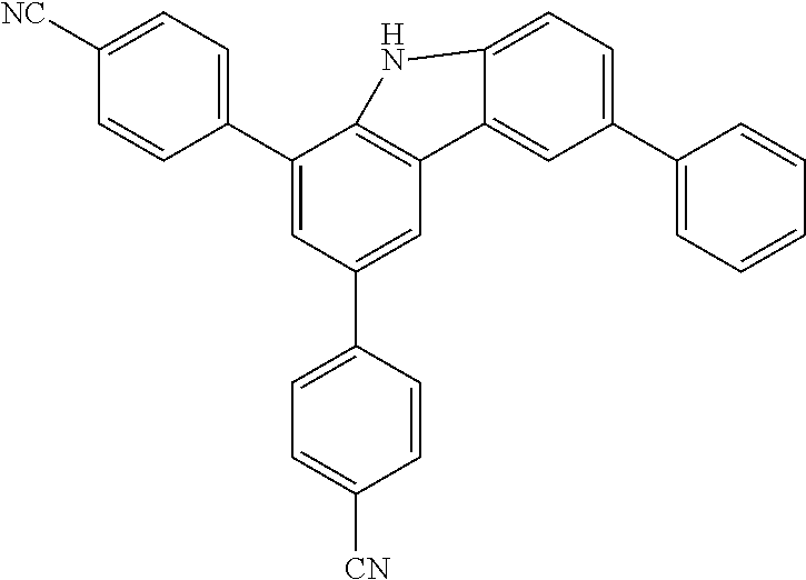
C1([NC])=CC=C(C2=CC(C3=CC=C([CN])C=C3)=CC3=C2NC2=CC=C(C4=CC=CC=C4)C=C32)C=C1
